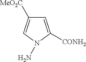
C1=C([CONH2])N(N)C=C1[MeO2C]
